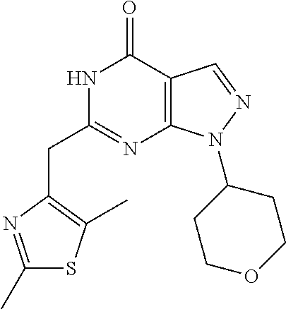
N1C(CC2=C(C)SC(C)=N2)=NC2=C(C1=O)C=NN2C1CCOCC1
